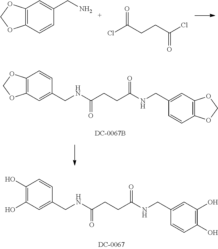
C12=C(C=CC(CN)=C1)OCO2.O=C(CCC(Cl)=O)Cl.C12=C(C=CC(CNC(=O)CCC(NCC3=CC4=C(C=C3)OCO4)=O)=C1)OCO2.C1(O)=C(O)C=CC(CNC(=O)CCC(NCC2=CC(O)=C(O)C=C2)=O)=C1
